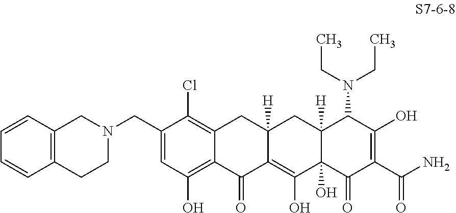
N1(CC2=CC(O)=C3C(=C2Cl)CC2([H])C(=C(O)C4(O)C([H])(C2)C(N(CC)CC)C(O)=C(C(N)=O)C4=O)C3=O)CCC2=C(C1)C=CC=C2
